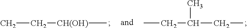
CC[CH(OH)]C.CCC(CC)C
